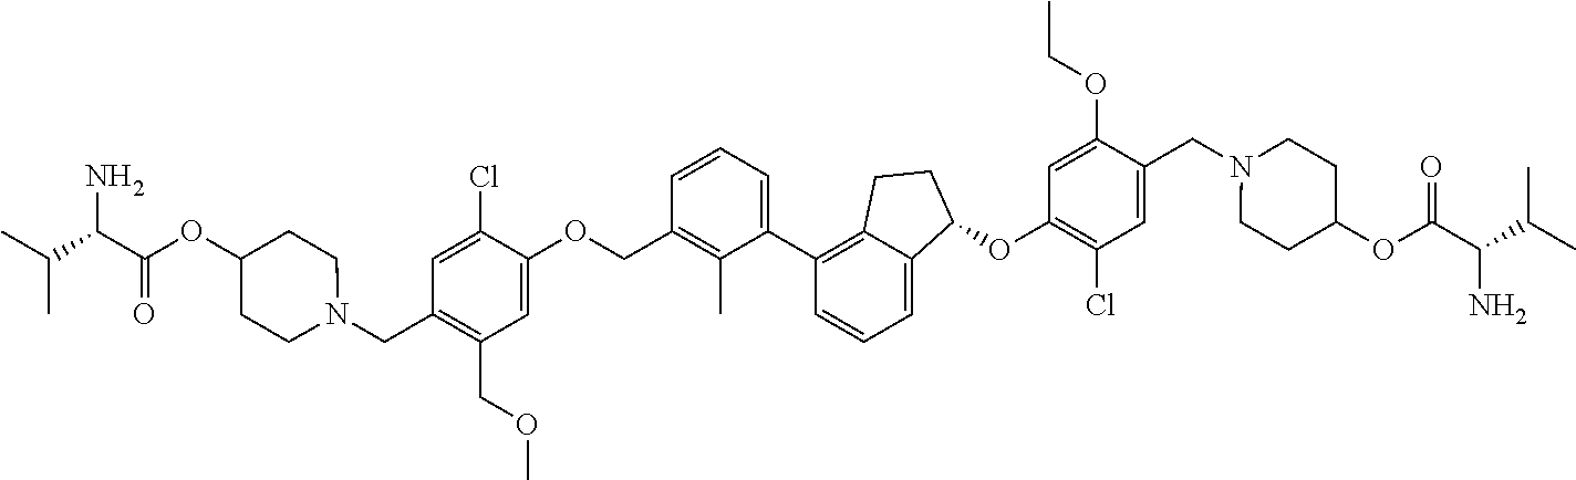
C1=C(OCC2=C(C)C(C3=C4C(=CC=C3)C(OC3=C(Cl)C=C(CN5CCC(OC(C(C(C)C)N)=O)CC5)C(OCC)=C3)CC4)=CC=C2)C(Cl)=CC(CN2CCC(OC(C(C(C)C)N)=O)CC2)=C1COC
